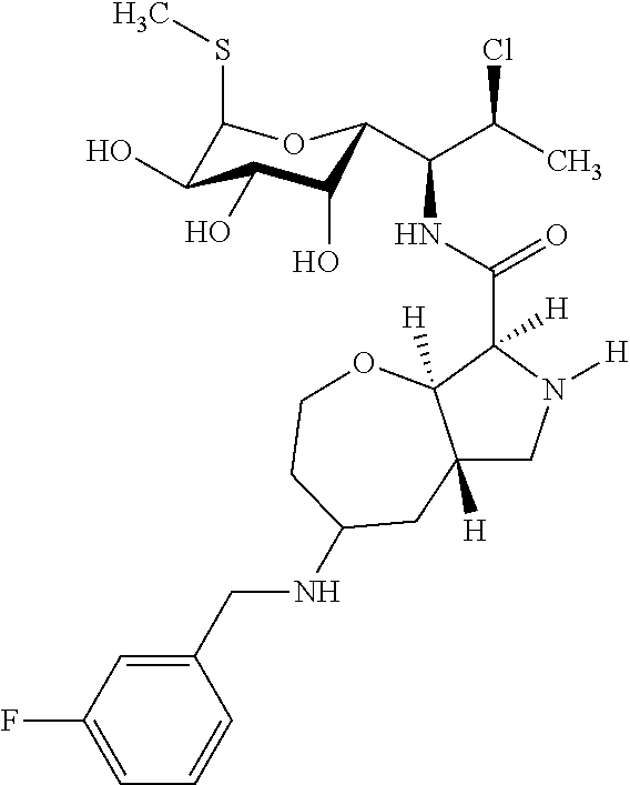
C12([H])CN([H])C(C(NC(C(C)Cl)C3C(O)C(O)C(O)C(SC)O3)=O)([H])C1([H])OCCC(NCC1=CC(F)=CC=C1)C2
